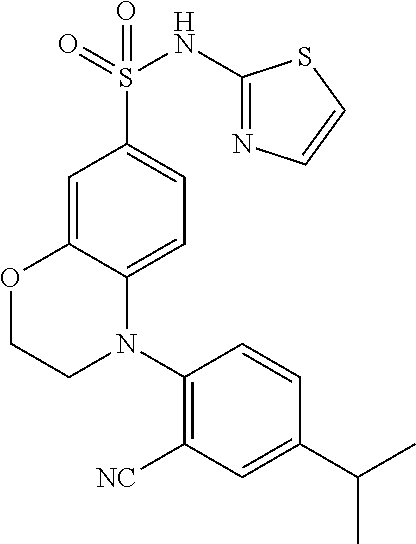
C1=C2C(=CC=C1S(=O)(NC1=NC=CS1)=O)N(C1=C([NC])C=C(C(C)C)C=C1)CCO2
